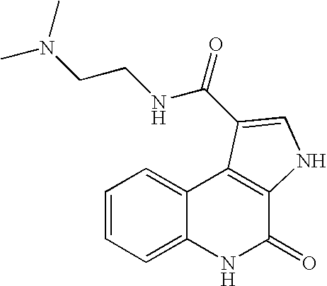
C1=CC=C2C(=C1)C1=C(C(=O)N2)NC=C1C(=O)NCCN(C)C
